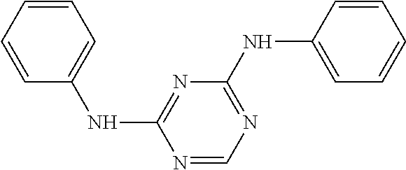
C1=CC=C(NC2=NC(NC3=CC=CC=C3)=NC=N2)C=C1
